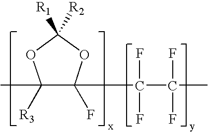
C(C(C)(F)F)(F)(F)C1(F)C([R3])(C)OC([R1])([R2])O1
